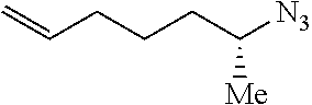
C=CCCCC([N3])[Me]
